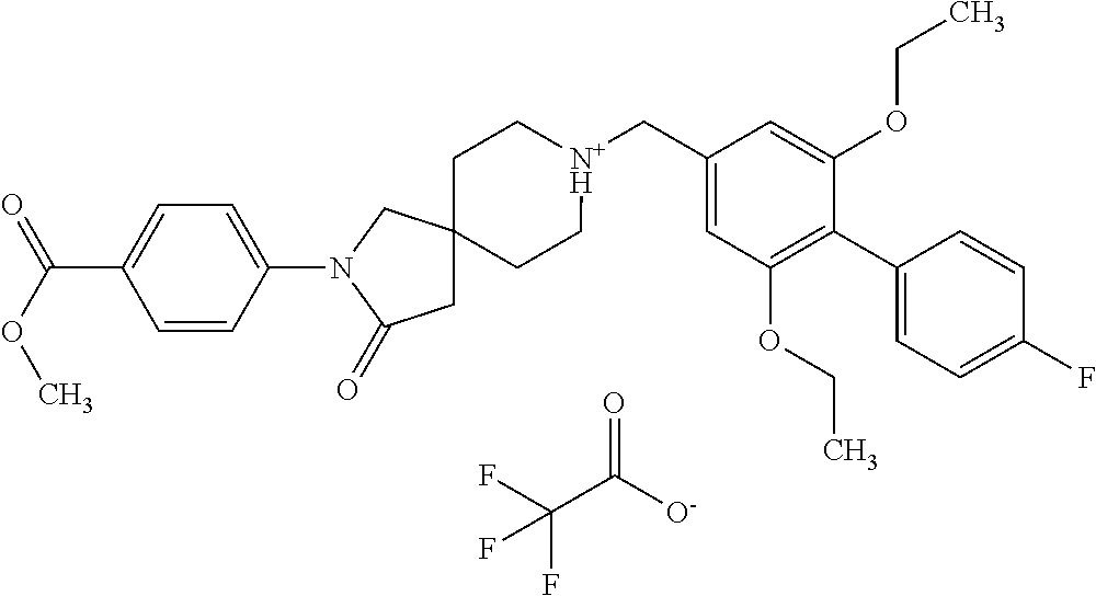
FC(C([O-])=O)(F)F.C1C[N+H](CC2=CC(OCC)=C(C3=CC=C(F)C=C3)C(OCC)=C2)CCC12CC(=O)N(C1=CC=C(C(=O)OC)C=C1)C2
